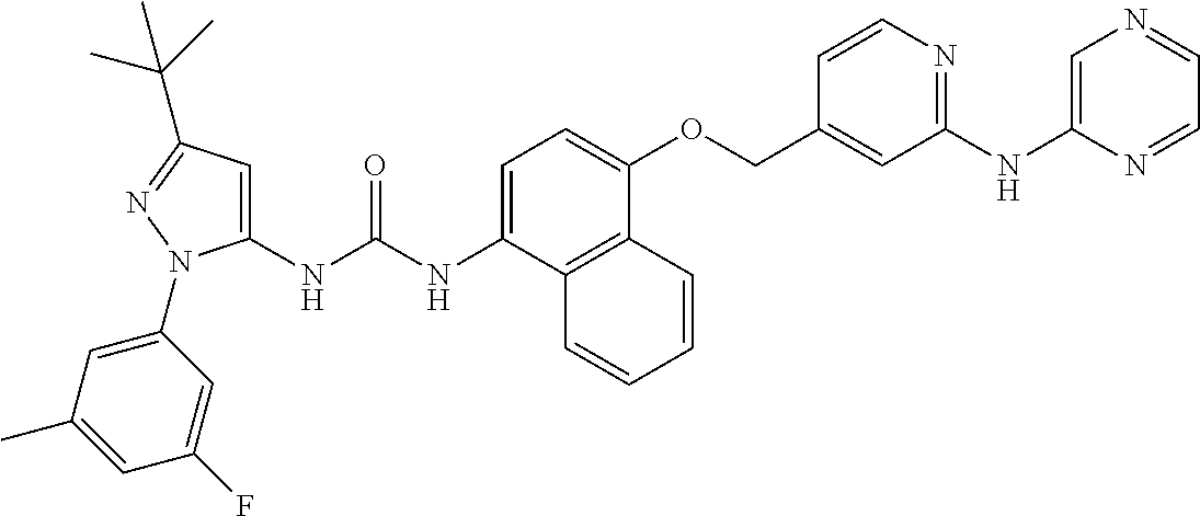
N(C(NC1=CC(C(C)(C)C)=NN1C1=CC(C)=CC(F)=C1)=O)C1=CC=C(OCC2=CC(NC3=CN=CC=N3)=NC=C2)C2=C1C=CC=C2
